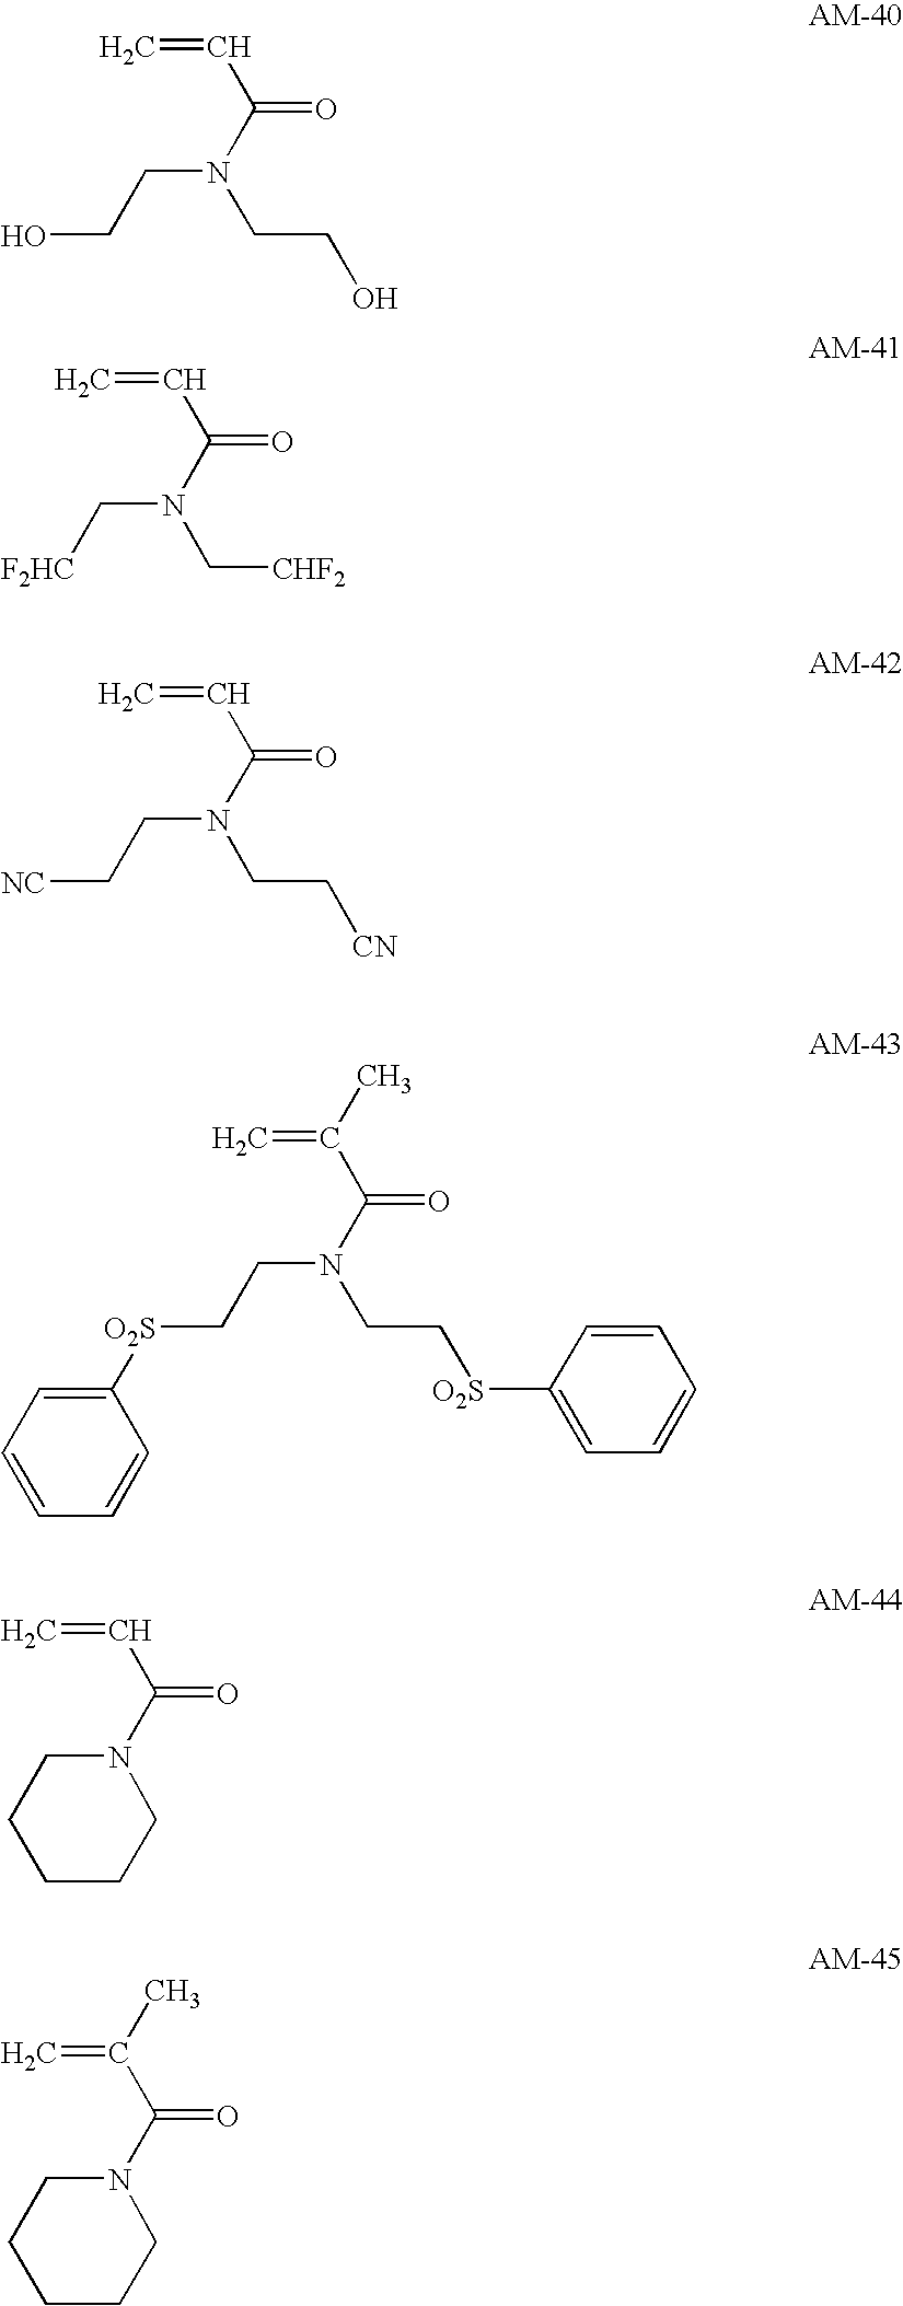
O=C(N(CCO)CCO)C=C.O=C(N(C[CHF2])C[F2HC])C=C.O=C(N(CC[CN])CC[NC])C=C.O=C(N(CC[O2S]C1=CC=CC=C1)CC[O2S]C1=CC=CC=C1)C(=C)C.O=C(N1CCCCC1)C=C.O=C(N1CCCCC1)C(=C)C
